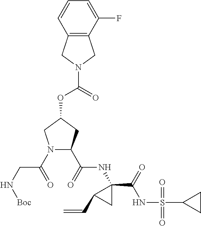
N1(C(=O)CN[Boc])C(C(=O)NC2(C(=O)NS(=O)(=O)C3CC3)C(C=C)C2)CC(OC(=O)N2CC3=C(C2)C(F)=CC=C3)C1
